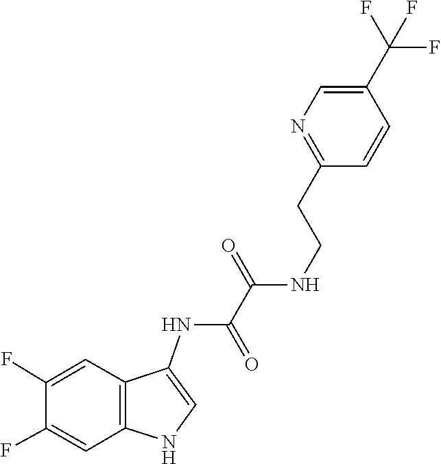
N(C1=CNC2=C1C=C(F)C(F)=C2)C(C(NCCC1=NC=C(C(F)(F)F)C=C1)=O)=O
